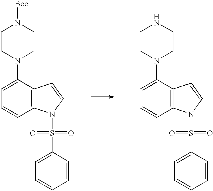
C1=CC2=C(C(N3CCNCC3)=C1)C=CN2S(=O)(=O)C1=CC=CC=C1.C1=CC2=C(C(N3CCN([Boc])CC3)=C1)C=CN2S(=O)(=O)C1=CC=CC=C1
